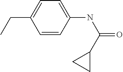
C1=CC(NC(=O)C2CC2)=CC=C1CC
